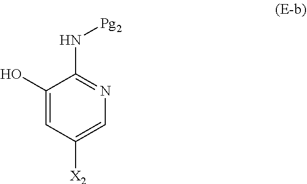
C1(O)=CC([X2])=CN=C1N[Pg2]
